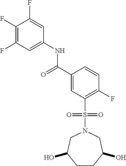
C1(F)=C(F)C=C(NC(C2=CC(S(N3CC(O)CCC(O)C3)(=O)=O)=C(F)C=C2)=O)C=C1F
